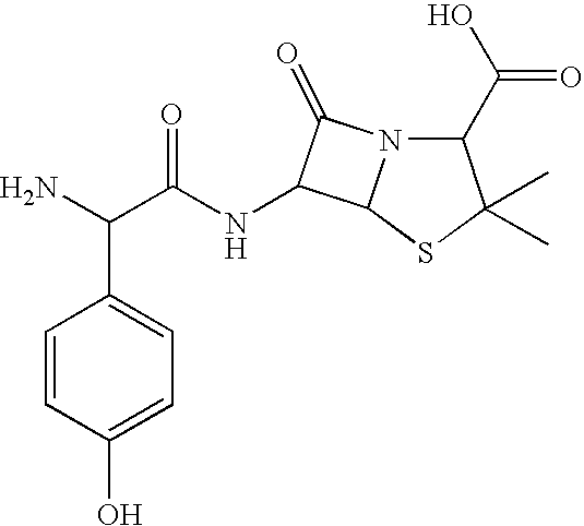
C1=CC(O)=CC=C1C(N)C(NC1C2N(C(C(O)=O)C(C)(C)S2)C1=O)=O
